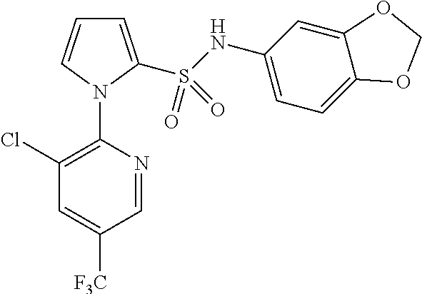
C1=C(S(NC2=CC=C3C(=C2)OCO3)(=O)=O)N(C2=C(Cl)C=C([F3C])C=N2)C=C1
